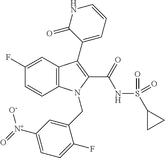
C1(F)=CC2=C(C=C1)N(CC1=CC([N+]([O-])=O)=CC=C1F)C(C(NS(C1CC1)(=O)=O)=O)=C2C1=CC=CNC1=O
